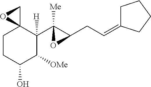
C1CC(O)C([OMe])C(C2([Me])C(CC=C3CCCC3)O2)([H])C12CO2
